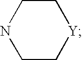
C1C[Y]CCN1
